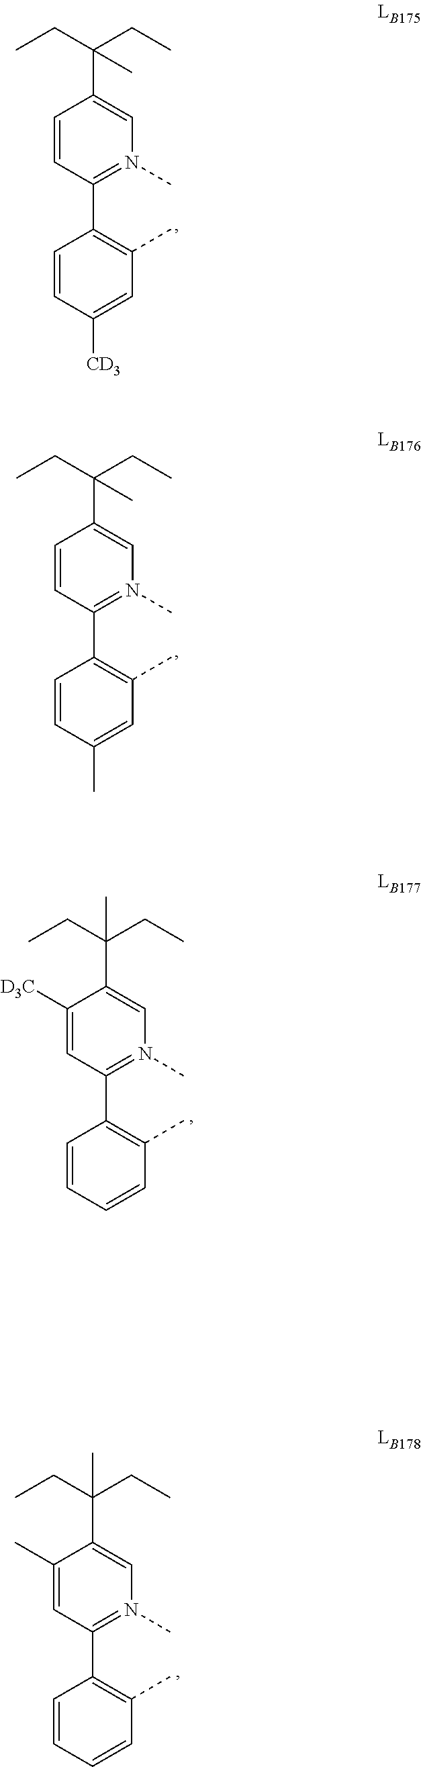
C1=CC(C2=C(C)C=C([CD3])C=C2)=N(C)C=C1C(CC)(CC)C.C1=CC(C2=C(C)C=C(C)C=C2)=N(C)C=C1C(CC)(CC)C.C1([D3C])=CC(C2=C(C)C=CC=C2)=N(C)C=C1C(CC)(CC)C.C1(C)=CC(C2=C(C)C=CC=C2)=N(C)C=C1C(CC)(C)CC
